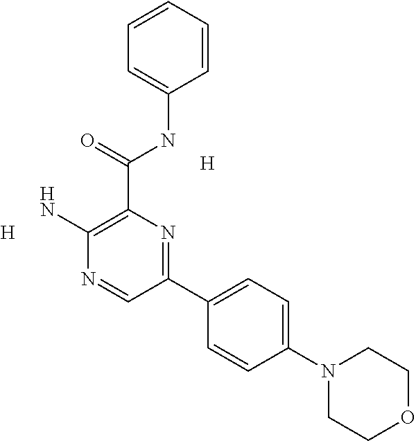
C1=CC=CC(NC(C2=C(N)N=CC(C3=CC=C(N4CCOCC4)C=C3)=N2)=O)=C1.[H].[H]
